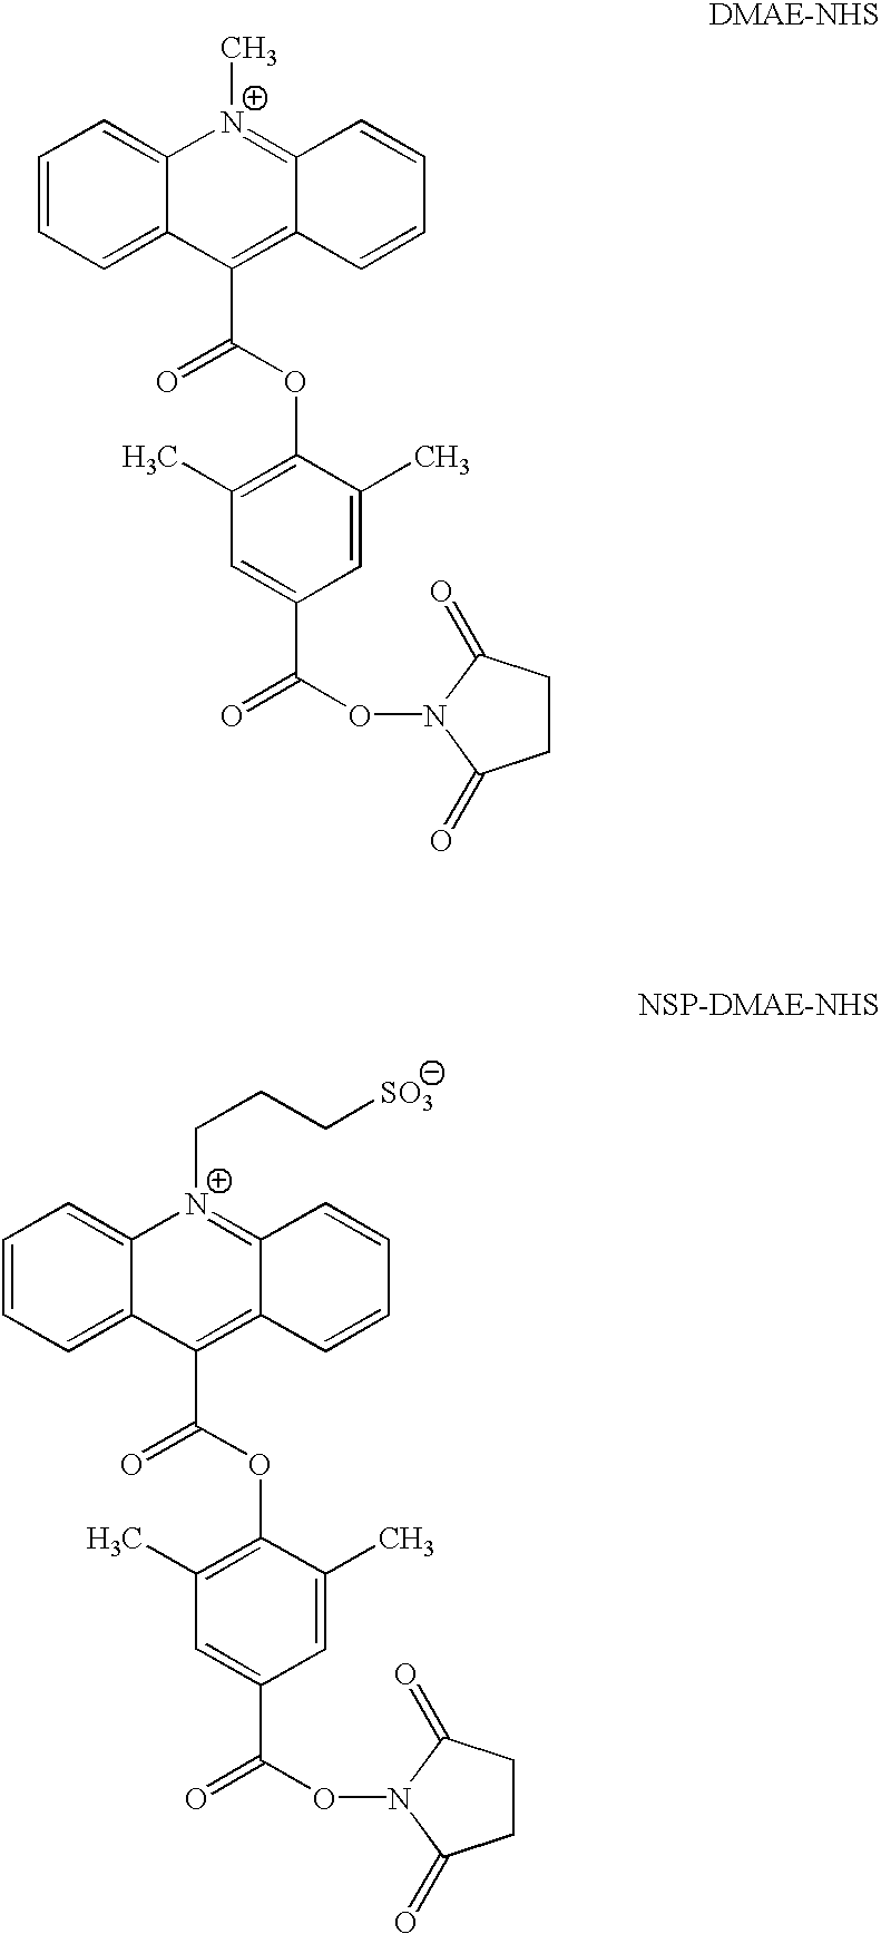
C1=CC=C2C(=C1)[N+](C)=C1C(=C2C(=O)OC2=C(C)C=C(C(=O)ON3C(=O)CCC3=O)C=C2C)C=CC=C1.C1=CC=C2C(=C1)[N+](CCC[SO3])=C1C(=C2C(=O)OC2=C(C)C=C(C(=O)ON3C(=O)CCC3=O)C=C2C)C=CC=C1
